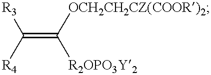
[R3]C(=C([OCH2CH2CZ(COOR)2])[R2OPO3Y2])[R4]
